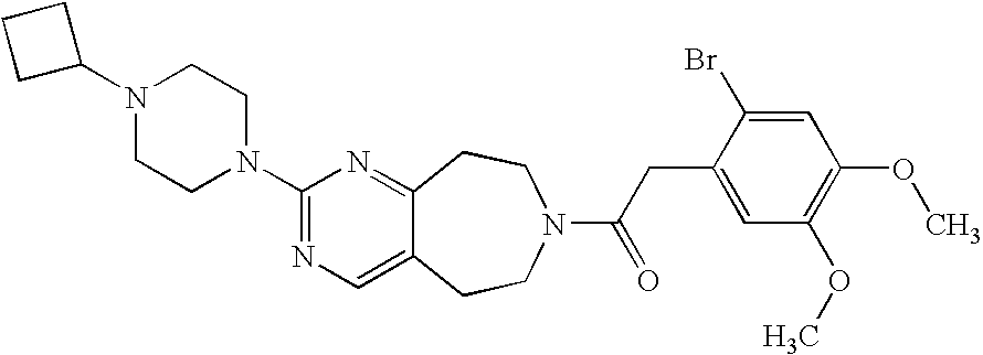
N1(C2CCC2)CCN(C2=NC=C3C(=N2)CCN(C(CC2=CC(OC)=C(OC)C=C2Br)=O)CC3)CC1
